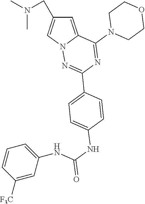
C1=C2N(C=C1CN(C)C)N=C(C1=CC=C(NC(=O)NC3=CC=CC([F3C])=C3)C=C1)N=C2N1CCOCC1
